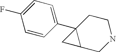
C1=CC(C23C(CNCC2)C3)=CC=C1F
